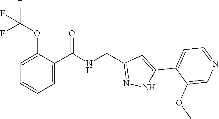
C1=C(C(NCC2=NNC(C3=CC=NC=C3OC)=C2)=O)C(OC(F)(F)F)=CC=C1
